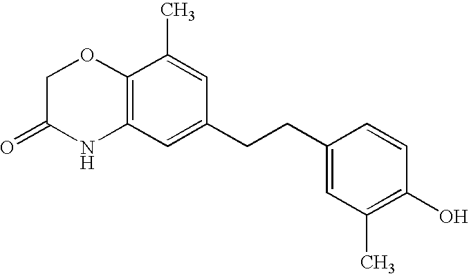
C12=C(C=C(CCC3=CC(C)=C(O)C=C3)C=C1C)NC(=O)CO2
